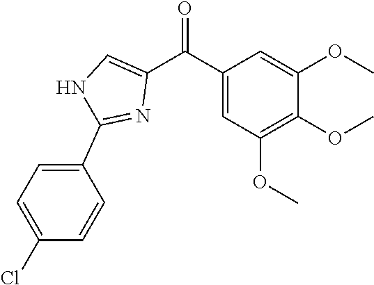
C1(C(C2=CNC(C3=CC=C(Cl)C=C3)=N2)=O)=CC(OC)=C(OC)C(OC)=C1
